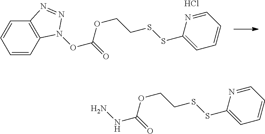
C1=CC2=C(C=C1)N=NN2OC(=O)OCCSSC1=CC=CC=N1.Cl.NNC(=O)OCCSSC1=CC=CC=N1
